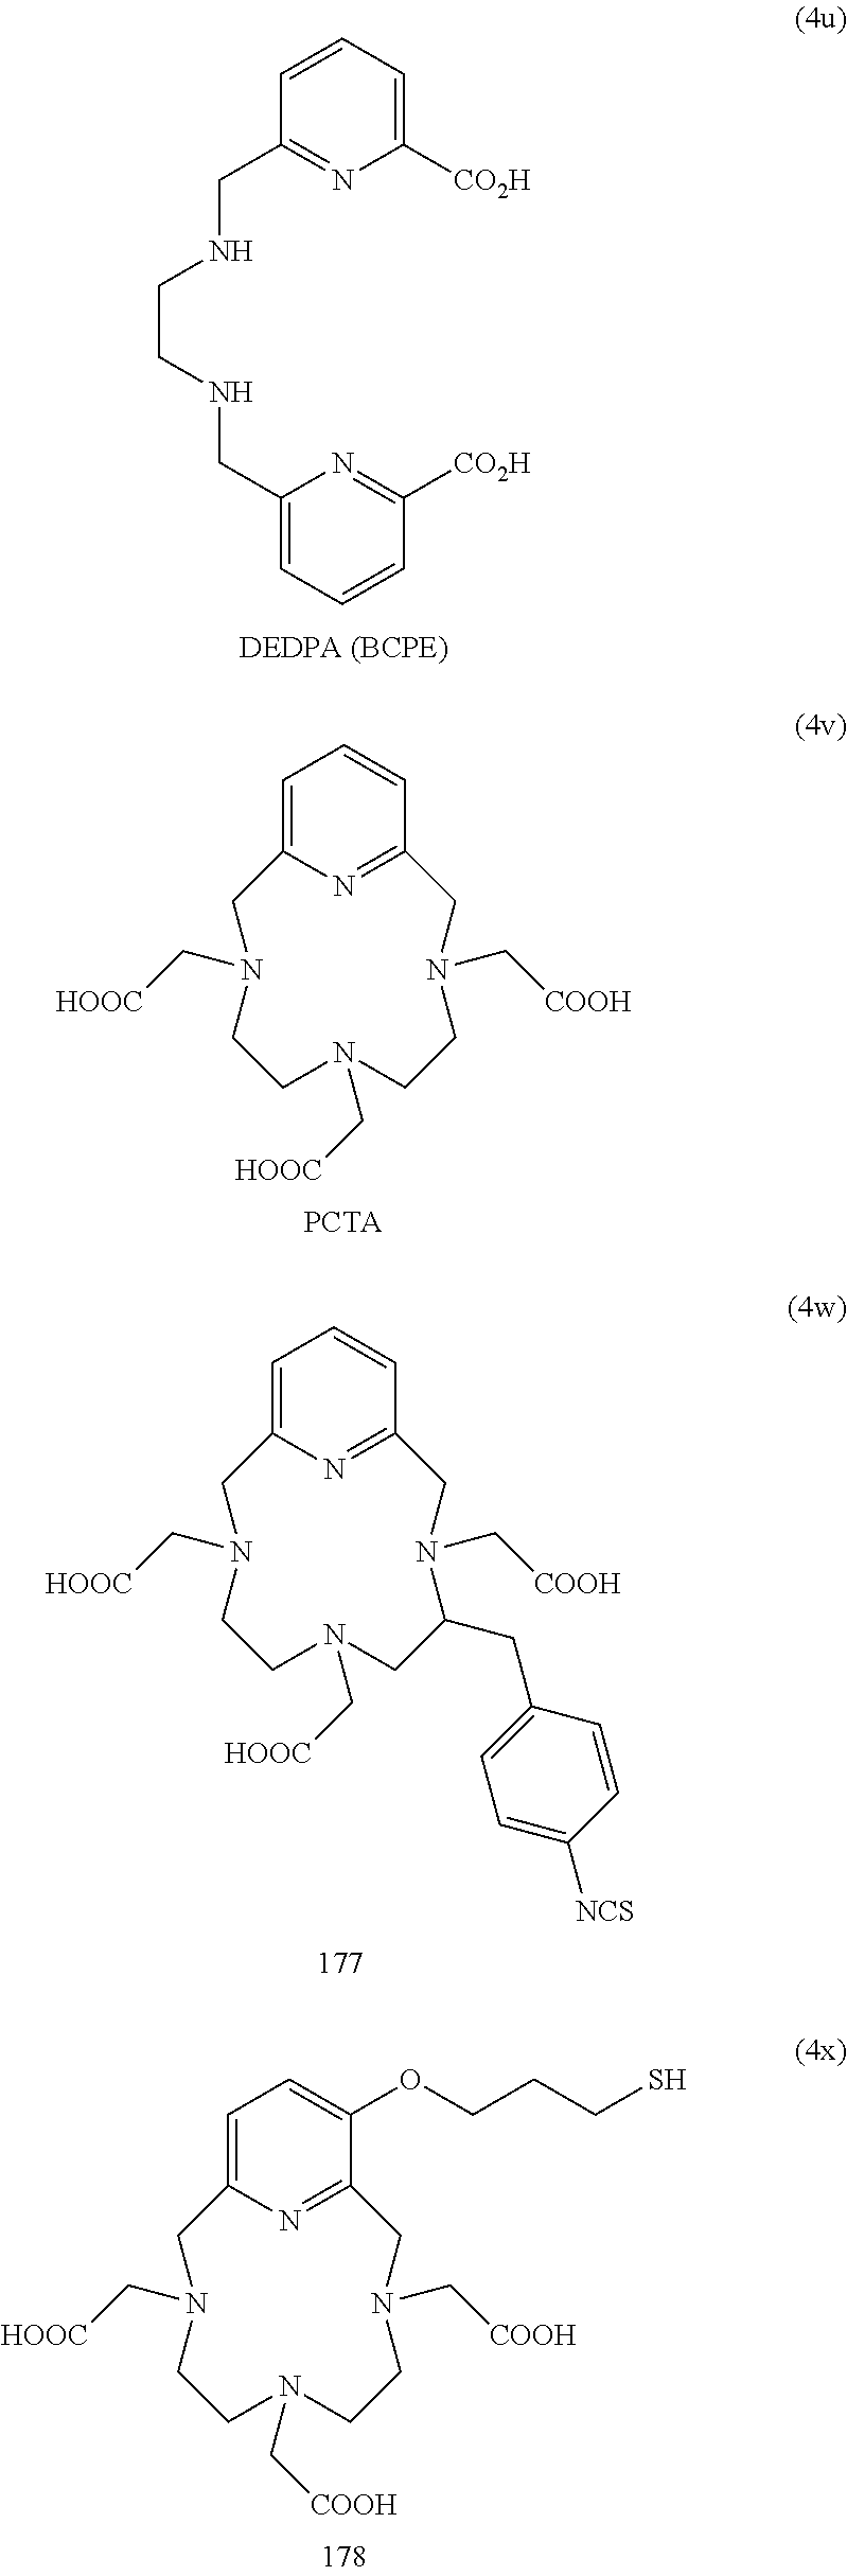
C1=CC=C([CO2H])N=C1CNCCNCC1=CC=CC([CO2H])=N1.C1=C2N=C(C=C1)CN(C[COOH])CCN(C[HOOC])CCN(C[HOOC])C2.C1=C2N=C(C=C1)CN(C[COOH])C(CC1=CC=C([NCS])C=C1)CN(C[HOOC])CCN(C[HOOC])C2.C1=C2N=C(C(OCCCS)=C1)CN(C[COOH])CCN(C[COOH])CCN(C[HOOC])C2
